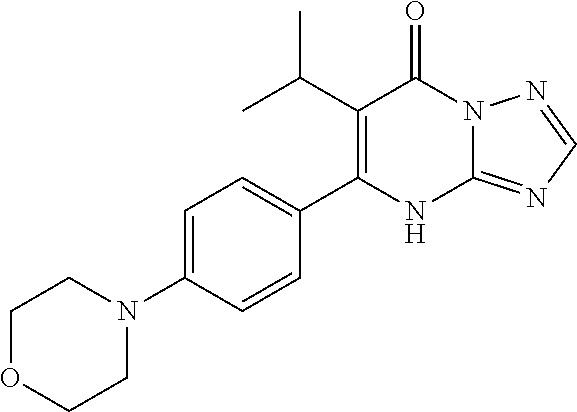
C12=NC=NN1C(=O)C(C(C)C)=C(C1=CC=C(N3CCOCC3)C=C1)N2
